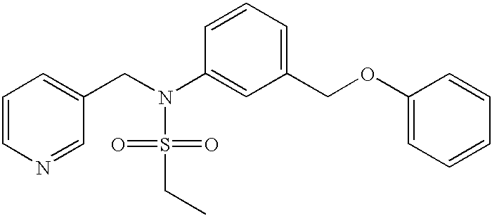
C1=CN=CC(CN(S(=O)(=O)CC)C2=CC(COC3=CC=CC=C3)=CC=C2)=C1
